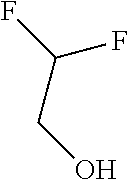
FC(CO)F
